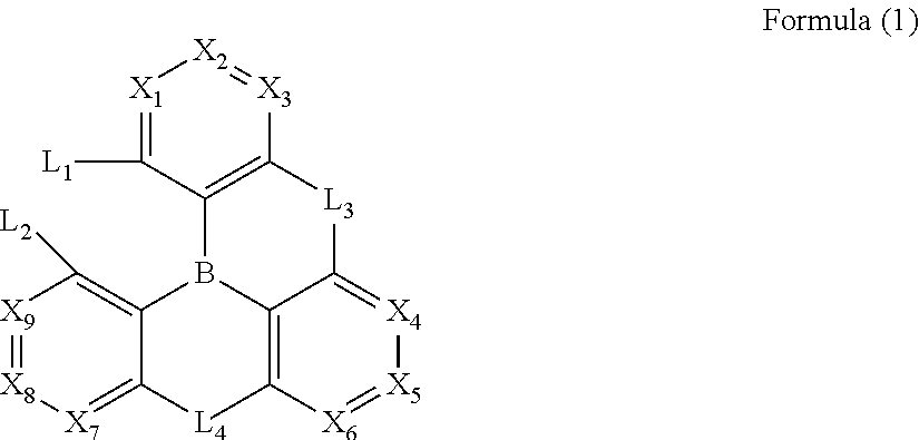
[X9]1=[X8][X7]=C2C(=C1[L2])B1C3=C([L4]2)[X6]=[X5][X4]=C3[L3]C2=C1C([L1])=[X1][X2]=[X3]2
